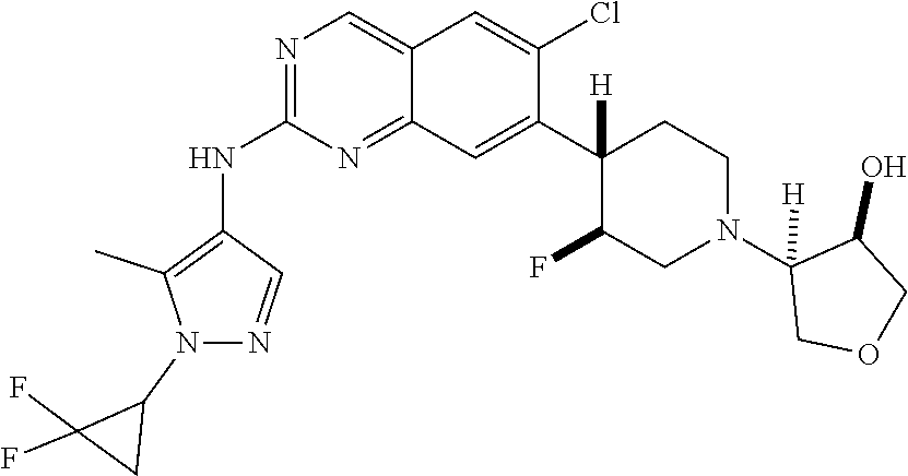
C12=CN=C(NC3=C(C)N(C4C(F)(F)C4)N=C3)N=C1C=C(C1([H])C(F)CN(C3([H])COCC3O)CC1)C(Cl)=C2
